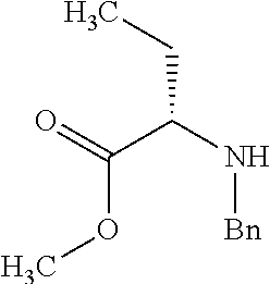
COC(C(N[Bn])CC)=O
